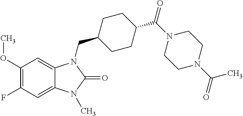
C1(OC)=C(F)C=C2C(=C1)N(CC1CCC(C(N3CCN(C(C)=O)CC3)=O)CC1)C(=O)N2C
